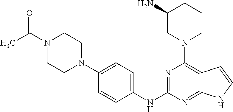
C1(NC2=NC(N3CCCC(N)C3)=C3C(=N2)NC=C3)=CC=C(N2CCN(C(C)=O)CC2)C=C1
